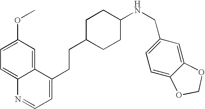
C1=C(OC)C=C2C(=C1)N=CC=C2CCC1CCC(NCC2=CC=C3C(=C2)OCO3)CC1
